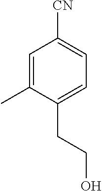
C1=C(C)C(CCO)=CC=C1[CN]
